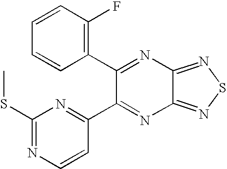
C1(C2=NC3=NSN=C3N=C2C2=NC(SC)=NC=C2)=C(F)C=CC=C1
